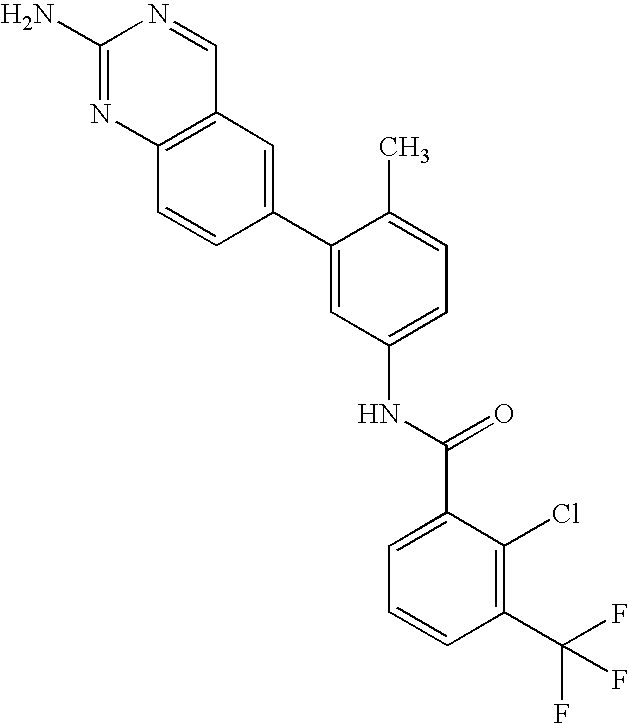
C1(N)=NC2=C(C=N1)C=C(C1=CC(NC(C3=CC=CC(C(F)(F)F)=C3Cl)=O)=CC=C1C)C=C2
